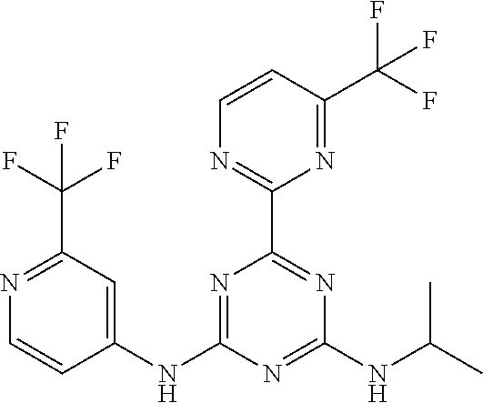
C1=CC(C(F)(F)F)=NC(C2=NC(NC(C)C)=NC(NC3=CC(C(F)(F)F)=NC=C3)=N2)=N1
